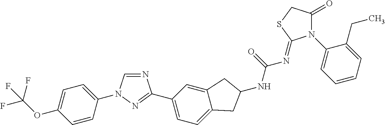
C1=CC(N2C=NC(C3=CC=C4C(=C3)CC(NC(=O)N=C3N(C5=CC=CC=C5CC)C(=O)CS3)C4)=N2)=CC=C1OC(F)(F)F
